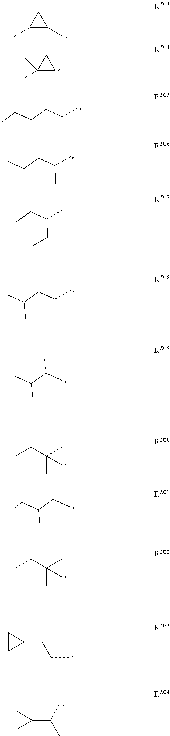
CC(CC)(C)C.CC1C(C)C1.CC(CC)(C)C.CC1(C)CC1.CCCCCC.CCCC(C)C.CCC(C)CC.CC(CCC)C.CC(C(C)C)C.CCC(CC)C.C1CC1CCC.C1CC1C(C)C
